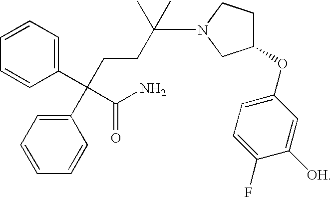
C1=CC=C(C(CCC(N2CC(OC3=CC=C(F)C([OH])=C3)CC2)(C)C)(C(=O)N)C2=CC=CC=C2)C=C1
